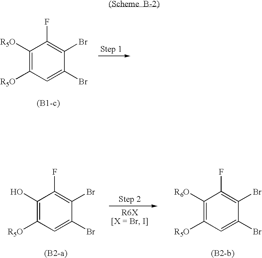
C1([R5O])=C([R5O])C=C(Br)C(Br)=C1F.C1(O)=C([R5O])C=C(Br)C(Br)=C1F.C1([R6O])=C([R5O])C=C(Br)C(Br)=C1F
